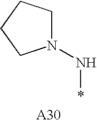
N1(N*)CCCC1
